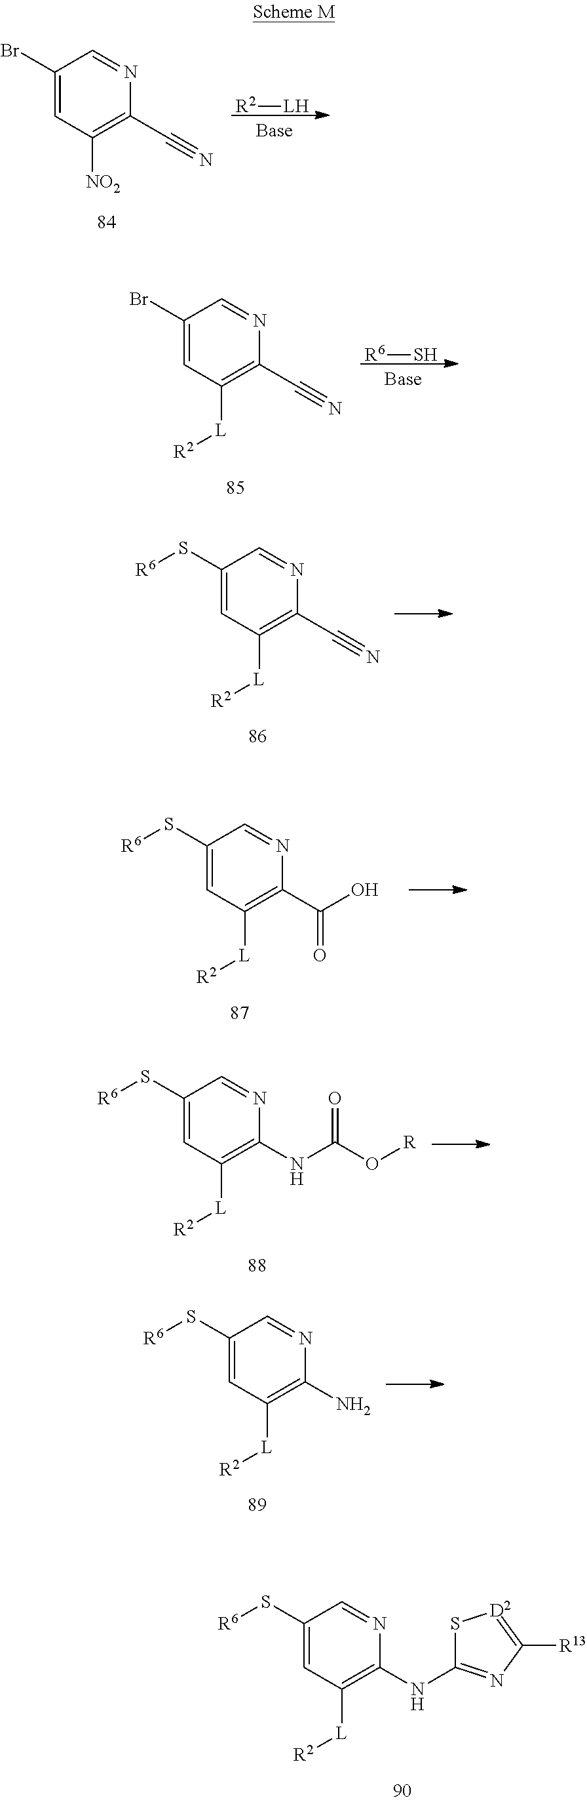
C1(S[R6])=CC([L][R2])=C(C#N)N=C1.C1(S[R6])=CC([L][R2])=C(C(O)=O)N=C1.C1(S[R6])=CC([L][R2])=C(NC(O[R])=O)N=C1.C1(S[R6])=CC([L][R2])=C(N)N=C1.C1(S[R6])=CC([L][R2])=C(NC2=NC([R13])=[D2]S2)N=C1.C1(Br)=CC([NO2])=C(C#N)N=C1.[R2][LH].C1(Br)=CC([L][R2])=C(C#N)N=C1.[R6]S
